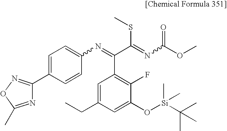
C1=C(C2=NOC(C)=N2)C=CC(N=C(C(=NC(OC)=O)SC)C2=C(F)C(O[Si](C(C)(C)C)(C)C)=CC(CC)=C2)=C1
